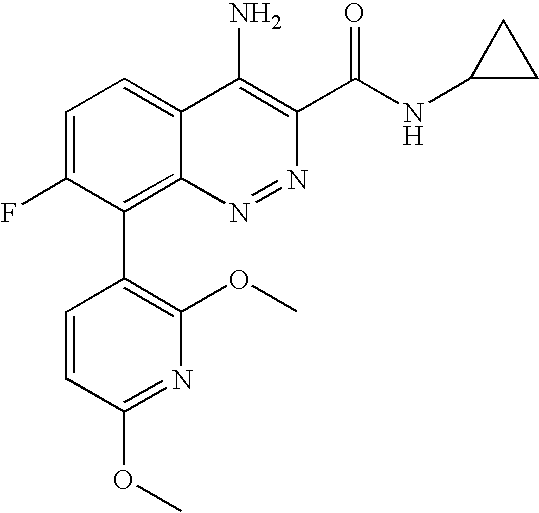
C1=C(F)C(C2=C(OC)N=C(OC)C=C2)=C2C(=C1)C(N)=C(C(NC1CC1)=O)N=N2
